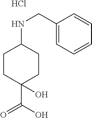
C1CC(C(O)=O)(O)CCC1NCC1=CC=CC=C1.Cl
